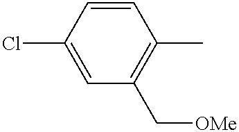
C1(Cl)=CC(C[OMe])=C(C)C=C1
